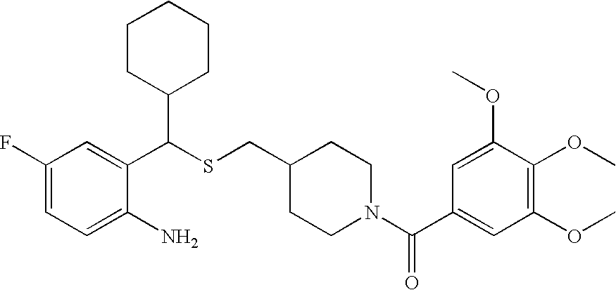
C1(C(C2CCCCC2)SCC2CCN(C(C3=CC(OC)=C(OC)C(OC)=C3)=O)CC2)=CC(F)=CC=C1N
